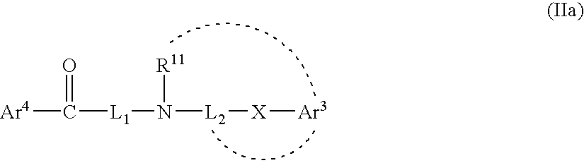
[Ar4]C(=O)[L1]N([R11])[L2][X][Ar3]
